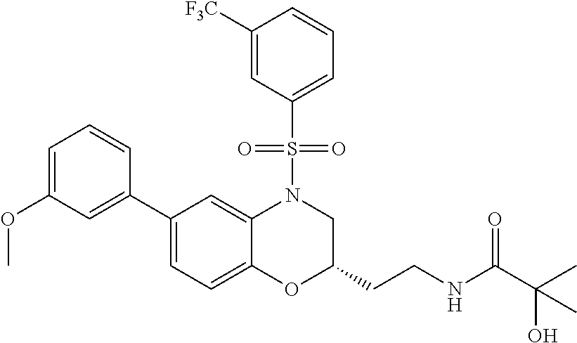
C1=C(OC)C=C(C2=CC=C3C(=C2)N(S(C2=CC=CC([F3C])=C2)(=O)=O)CC(CCNC(=O)C(O)(C)C)O3)C=C1
